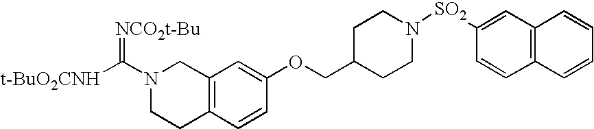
N1(C([t-BuO2CNH])=[NCO2t-Bu])CCC2=C(C1)C=C(OCC1CCN([SO2]C3=CC4=C(C=C3)C=CC=C4)CC1)C=C2
